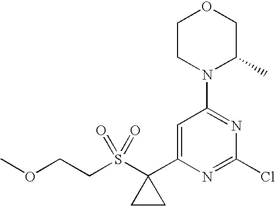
C(S(C1(C2=CC(N3C(C)COCC3)=NC(Cl)=N2)CC1)(=O)=O)COC
